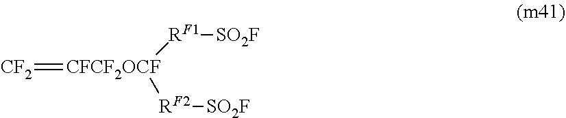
[CF2]=[CFCF2OCF]([RF1][SO2F])[RF2][SO2F]
